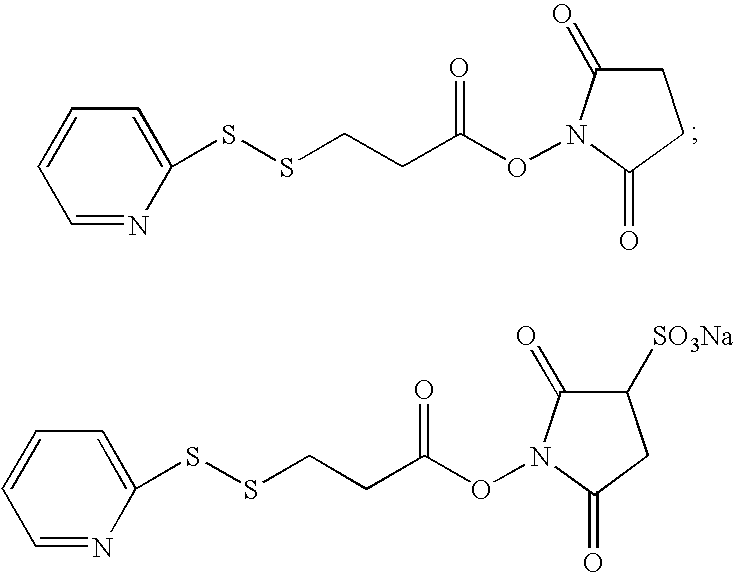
C1=NC(SSCCC(ON2C(=O)CCC2=O)=O)=CC=C1.C1=NC(SSCCC(ON2C(=O)C([SO3Na])CC2=O)=O)=CC=C1
